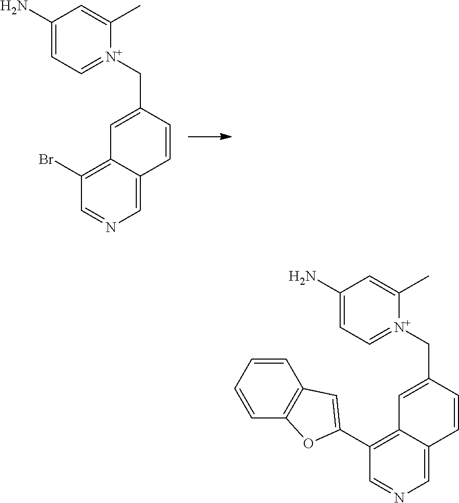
C1(N)=CC=[N+](CC2=CC3=C(Br)C=NC=C3C=C2)C(C)=C1.C1(N)=CC=[N+](CC2=CC3=C(C4=CC5=C(C=CC=C5)O4)C=NC=C3C=C2)C(C)=C1
